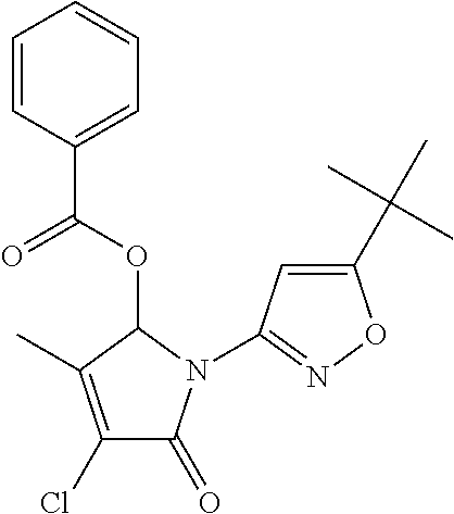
O=C(OC1C(C)=C(Cl)C(=O)N1C1=NOC(C(C)(C)C)=C1)C1=CC=CC=C1
